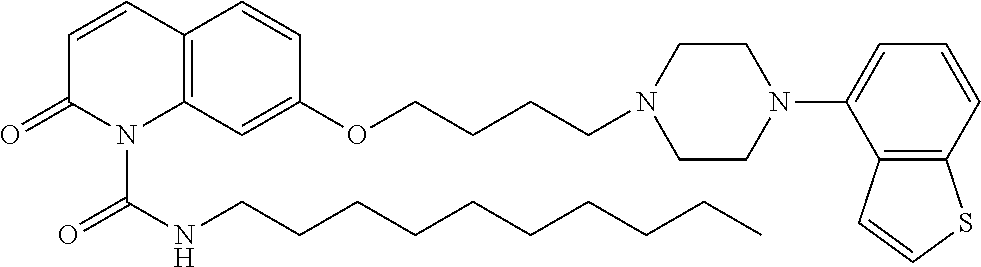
C1=CC2=C(N(C(NCCCCCCCCCC)=O)C1=O)C=C(OCCCCN1CCN(C3=CC=CC4=C3C=CS4)CC1)C=C2
